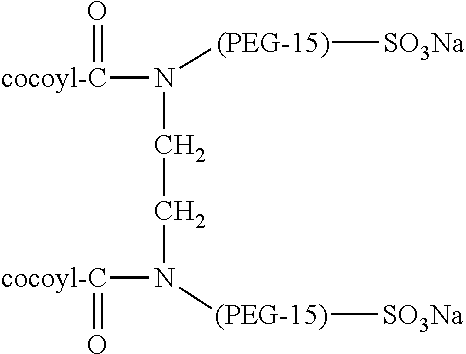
N(CCN([(PEG-15)][SO3Na])[cocoyl-C]=O)([(PEG-15)][SO3Na])[cocoyl-C]=O
